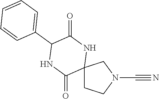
C12(CCN(C#N)C1)NC(=O)C(C1=CC=CC=C1)NC2=O
